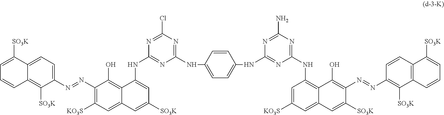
C1=C([SO3K])C2=CC=C(N=NC3=C([KO3S])C=C4C(=C3O)C(NC3=NC(NC5=CC=C(NC6=NC(NC7=C8C(=CC([KO3S])=C7)C=C([SO3K])C(N=NC7=C([SO3K])C9=C(C=C7)C([SO3K])=CC=C9)=C8O)=NC(N)=N6)C=C5)=NC(Cl)=N3)=CC([SO3K])=C4)C([SO3K])=C2C=C1
